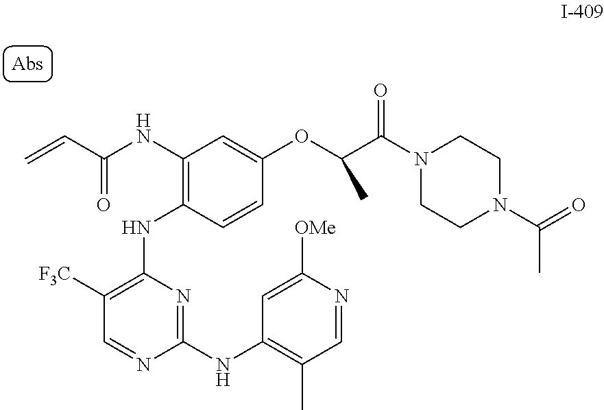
C1([F3C])=C(NC2=C(NC(C=C)=O)C=C(OC(C(=O)N3CCN(C(=O)C)CC3)C)C=C2)N=C(NC2=C(C)C=NC([OMe])=C2)N=C1
